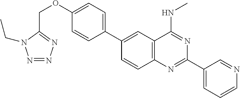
C1(C2=CC3=C(C=C2)N=C(C2=CC=CN=C2)N=C3NC)=CC=C(OCC2=NN=NN2CC)C=C1
